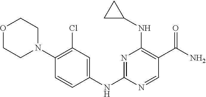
N1=C(NC2=CC(Cl)=C(N3CCOCC3)C=C2)N=CC(C(N)=O)=C1NC1CC1
